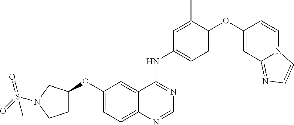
C1=C(OC2=CC3=NC=CN3C=C2)C(C)=CC(NC2=NC=NC3=CC=C(OC4CCN(S(=O)(=O)C)C4)C=C23)=C1
